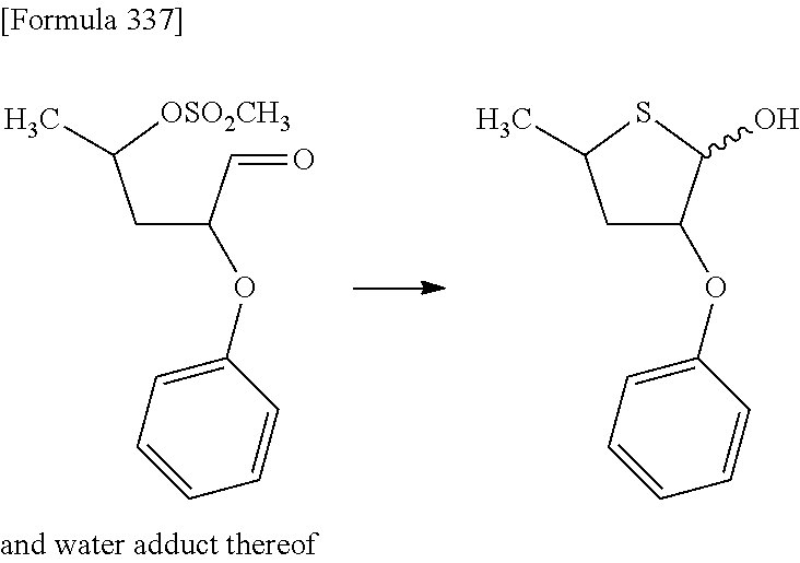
C(C(C=O)OC1=CC=CC=C1)C([OSO2CH3])C.C1C(OC2=CC=CC=C2)C(O)SC1C
